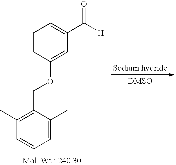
C1=CC(OCC2=C(C)C=CC=C2C)=CC(C([H])=O)=C1
